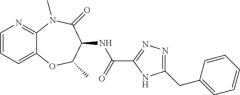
C1=CC=C2C(=N1)N(C)C(=O)C(NC(C1=NN=C(CC3=CC=CC=C3)N1)=O)C(C)O2
